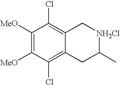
C1([MeO])=C([MeO])C(Cl)=C2C(=C1Cl)C[NH2Cl]C(C)C2
